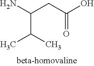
C(C(C)C)(N)CC(O)=O
